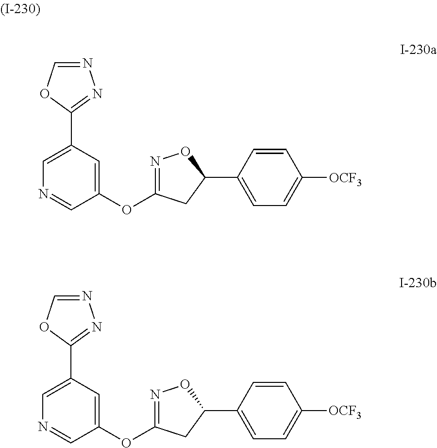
N1=CC(OC2=NOC(C3=CC=C([OCF3])C=C3)C2)=CC(C2=NN=CO2)=C1.N1=CC(OC2=NOC(C3=CC=C([OCF3])C=C3)C2)=CC(C2=NN=CO2)=C1
